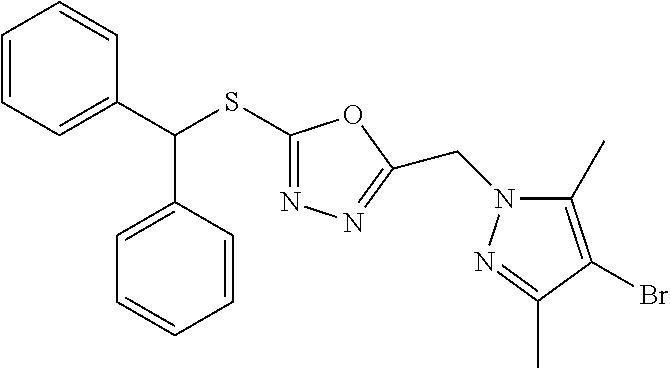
C1=CC=C(C(SC2=NN=C(CN3C(C)=C(Br)C(C)=N3)O2)C2=CC=CC=C2)C=C1
